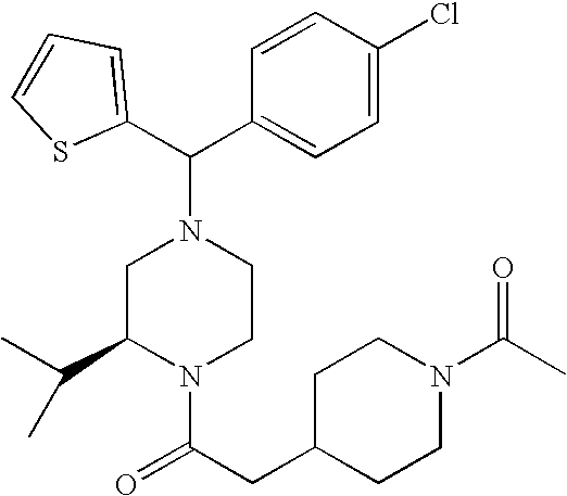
C1=CC=C(C(C2=CC=C(Cl)C=C2)N2CC(C(C)C)N(C(CC3CCN(C(C)=O)CC3)=O)CC2)S1
